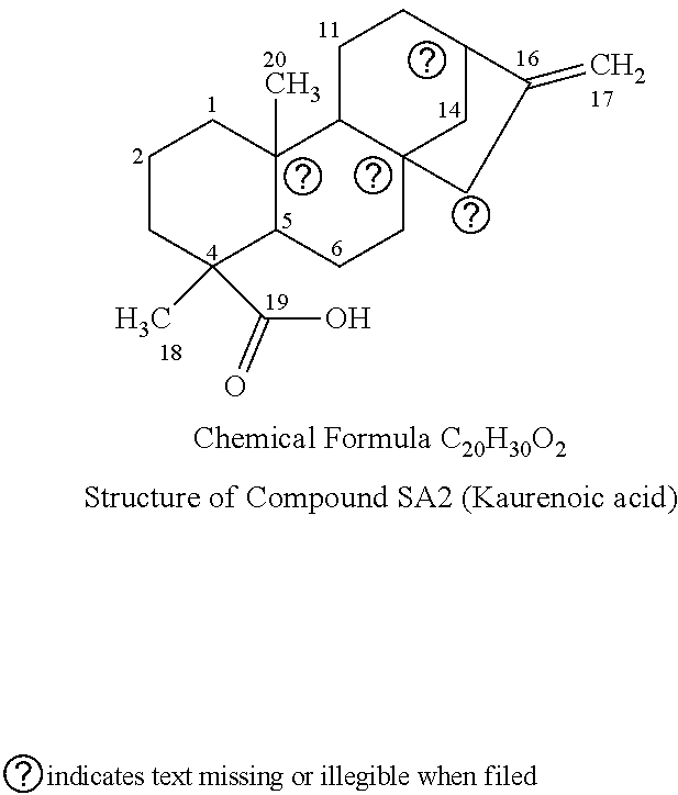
C1CC(C(O)=O)(C)C2C(C)(C1)C1C3(CC2)CC(CC1)C(=C)C3
